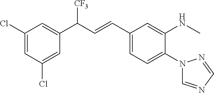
C1(Cl)=CC(Cl)=CC(C([CF3])C=CC2=CC=C(N3C=NC=N3)C(NC)=C2)=C1
